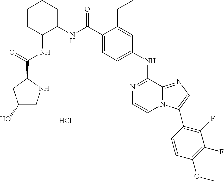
N1=C(NC2=CC=C(C(NC3CCCCC3NC(C3CC(O)CN3)=O)=O)C(CC)=C2)C2=NC=C(C3=C(F)C(F)=C(OC)C=C3)N2C=C1.Cl
